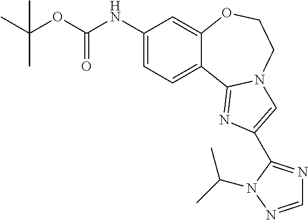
C1(NC(OC(C)(C)C)=O)=CC=C2C(=C1)OCCN1C2=NC(C2=NC=NN2C(C)C)=C1
